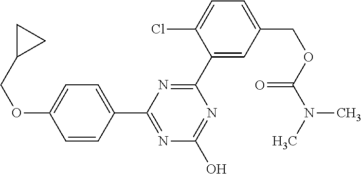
C1=C(OCC2CC2)C=CC(C2=NC(O)=NC(C3=CC(COC(N(C)C)=O)=CC=C3Cl)=N2)=C1
